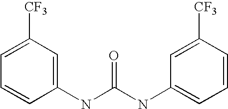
C1(NC(=O)NC2=CC=CC([CF3])=C2)=CC([CF3])=CC=C1
